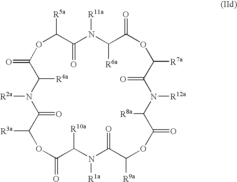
[R5a]C1C(=O)N([R11a])C([R6a])C(=O)OC([R7a])C(=O)N([R12a])C([R8a])C(=O)OC([R9a])C(=O)N([R1a])C([R10a])C(=O)OC([R3a])C(=O)N([R2a])C([R4a])C(=O)O1
